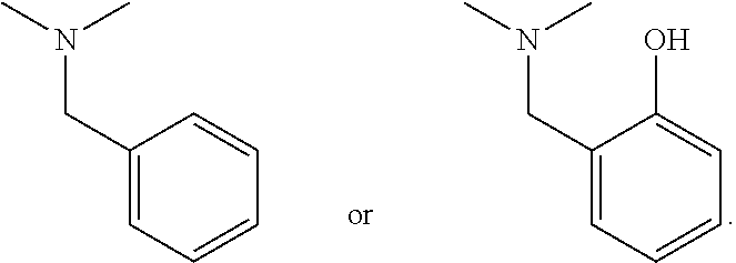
C1(CN(C)C)=CC=CC=C1O.C1(CN(C)C)=CC=CC=C1
